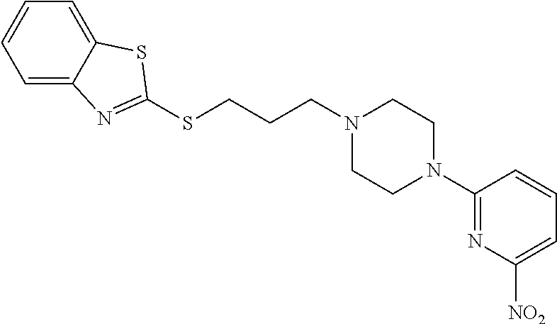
C1=C2C(=CC=C1)SC(SCCCN1CCN(C3=NC([NO2])=CC=C3)CC1)=N2
